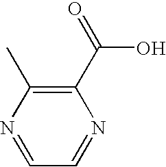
C1=NC(C)=C(C(=O)O)N=C1
